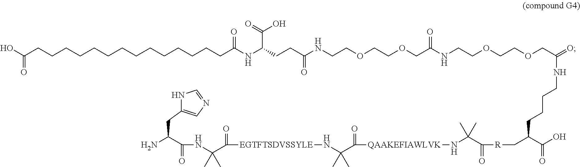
[QAAKEFIAWLVK](NC(C([R]CC(C(O)=O)CCCCNC(=O)COCCOCCNC(COCCOCCNC(CCC(NC(CCCCCCCCCCCCCCC(O)=O)=O)C(=O)O)=O)=O)=O)(C)C)C(C(N[EGTFTSDVSSYLE]C(C(NC(C(CC1=CN=CN1)N)=O)(C)C)=O)(C)C)=O
